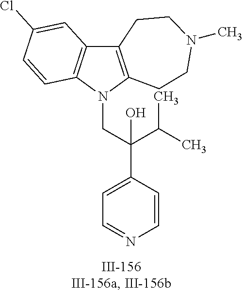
N1(CC(C2=CC=NC=C2)(C(C)C)O)C2=C(C3=C1C=CC(Cl)=C3)CCN(C)CC2
